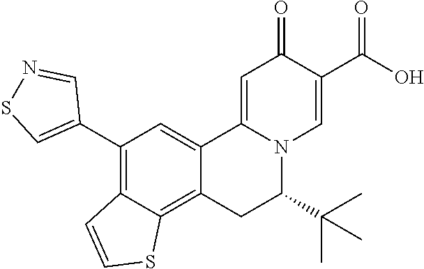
C12=CC(C3=CSN=C3)=C3C(=C1CC(C(C)(C)C)N1C2=CC(=O)C(C(O)=O)=C1)SC=C3
